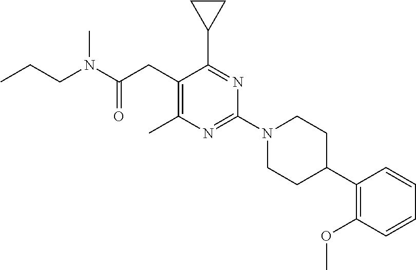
C(N(C(CC1=C(C)N=C(N2CCC(C3=C(OC)C=CC=C3)CC2)N=C1C1CC1)=O)C)CC
